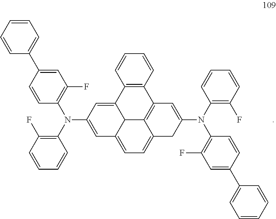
C12C3=C4C5=C(C1=CC(N(C1=C(F)C=CC=C1)C1=C(F)C=C(C6=CC=CC=C6)C=C1)=CC2=CC=C3CC(N(C1=C(F)C=CC=C1)C1=C(F)C=C(C2=CC=CC=C2)C=C1)=C4)C=CC=C5
